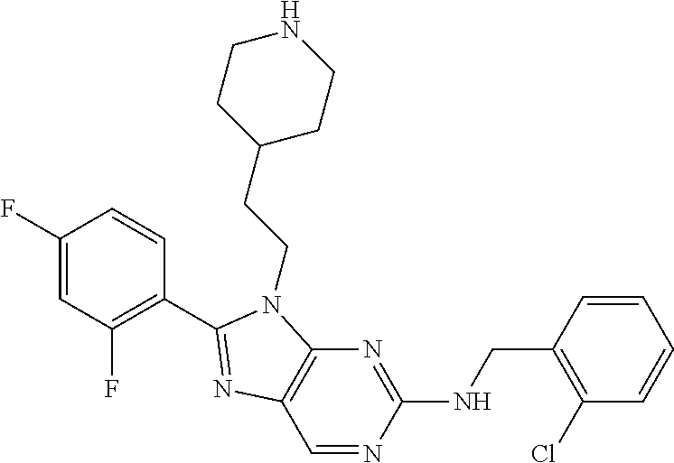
C1(F)=CC(F)=C(C2=NC3=C(N=C(NCC4=C(Cl)C=CC=C4)N=C3)N2CCC2CCNCC2)C=C1
